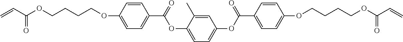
O(CCCCOC(C=C)=O)C1=CC=C(C(OC2=CC=C(OC(C3=CC=C(OCCCCOC(C=C)=O)C=C3)=O)C=C2C)=O)C=C1
